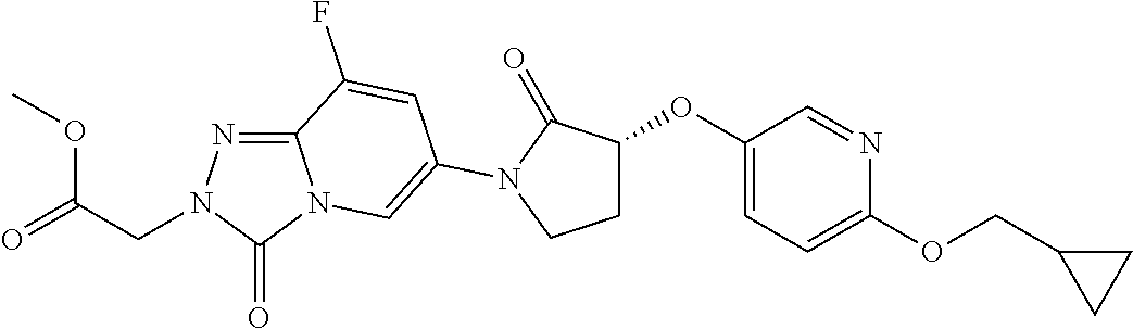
C12=NN(CC(=O)OC)C(=O)N1C=C(N1C(=O)C(OC3=CC=C(OCC4CC4)N=C3)CC1)C=C2F
